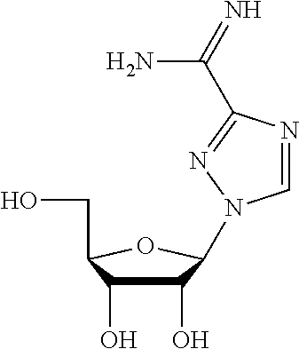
C1(O)C(O)C(CO)OC1N1C=NC(C(N)=N)=N1
